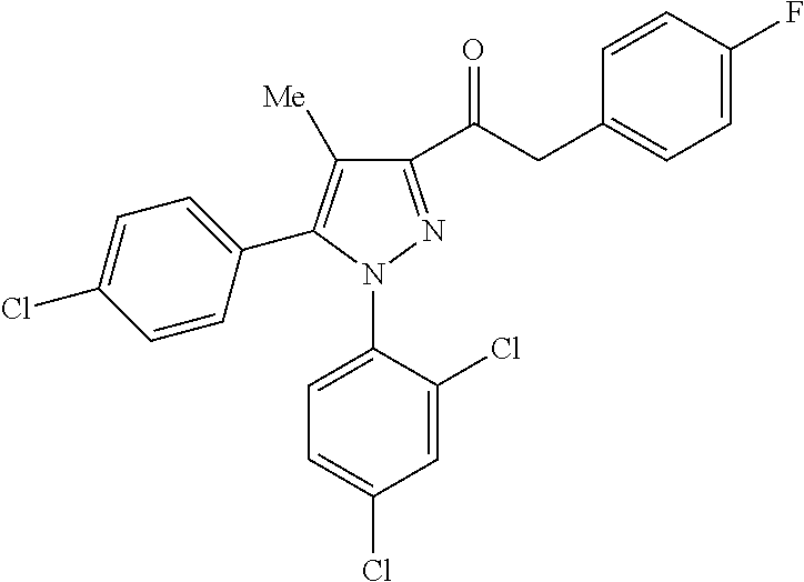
C1(C(CC2=CC=C(F)C=C2)=O)=NN(C2=CC=C(Cl)C=C2Cl)C(C2=CC=C(Cl)C=C2)=C1[Me]
